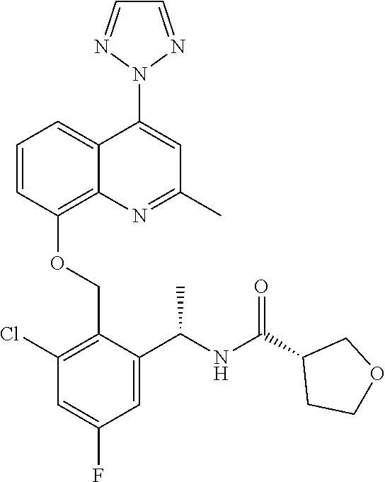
C1=CC(OCC2=C(Cl)C=C(F)C=C2C(NC(C2CCOC2)=O)C)=C2C(=C1)C(N1N=CC=N1)=CC(C)=N2
